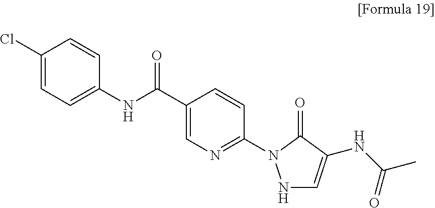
C1(Cl)=CC=C(NC(C2=CN=C(N3NC=C(NC(C)=O)C3=O)C=C2)=O)C=C1
